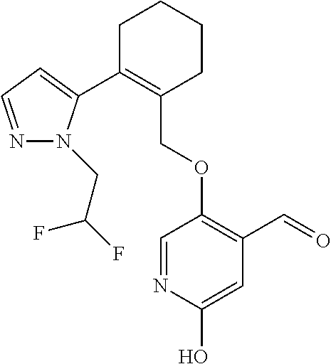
C1C(C2=CC=NN2CC(F)F)=C(COC2=C(C=O)C=C(O)N=C2)CCC1
